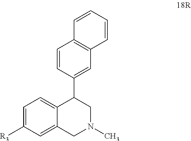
C1=CC=CC2=C1C=CC(C1C3=CC=C([R3])C=C3CN(C)C1)=C2
